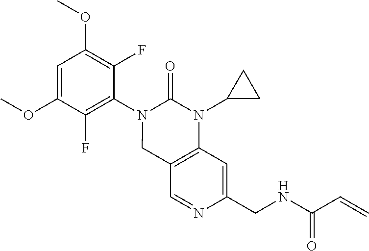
C1=C(OC)C(F)=C(N2CC3=C(N(C4CC4)C2=O)C=C(CNC(C=C)=O)N=C3)C(F)=C1OC
